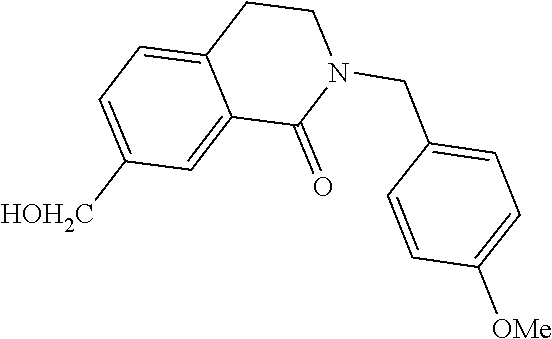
[HOH2C]C1=CC=C2C(=C1)C(=O)N(CC1=CC=C([OMe])C=C1)CC2
